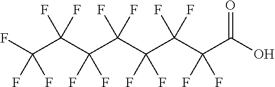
C(C(C(C(C(C(C(C(O)=O)(F)F)(F)F)(F)F)(F)F)(F)F)(F)F)(F)(F)F
